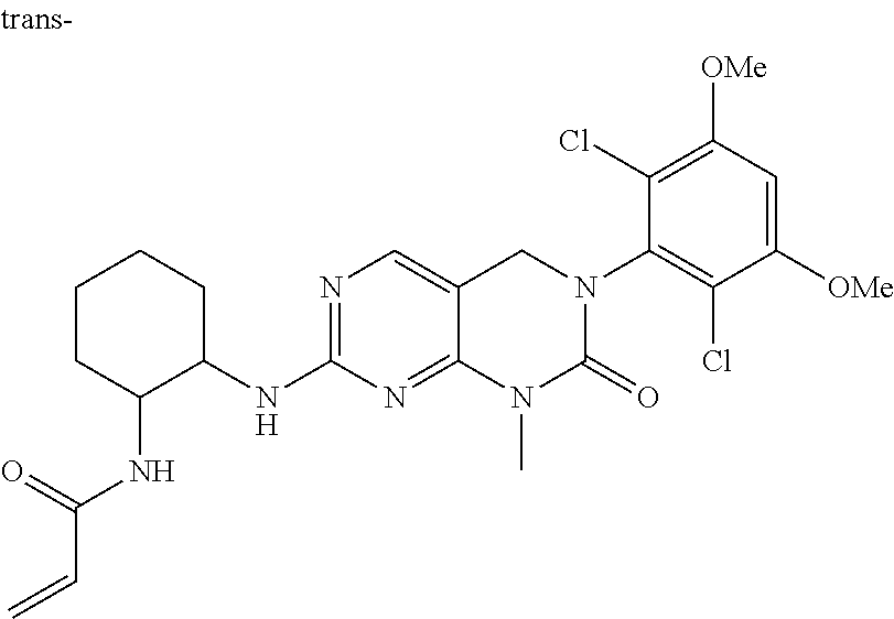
N1=C(NC2CCCCC2NC(C=C)=O)N=C2C(=C1)CN(C1=C(Cl)C([OMe])=CC([OMe])=C1Cl)C(=O)N2C
